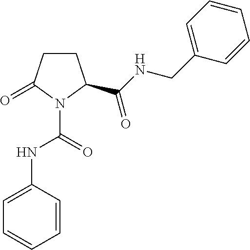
C1CC(=O)N(C(=O)NC2=CC=CC=C2)C1C(NCC1=CC=CC=C1)=O
